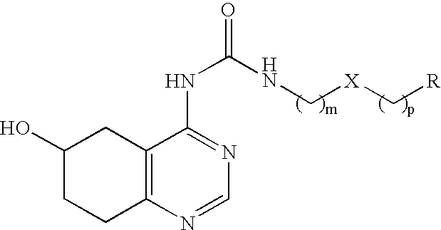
C12=C(N=CN=C1NC(NC[X]C[R])=O)CCC(O)C2
